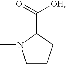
C1CCC(C(=O)[OH])N1C
